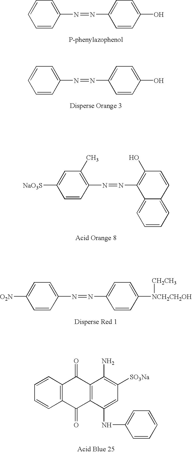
C1=CC(N=NC2=CC=C(O)C=C2)=CC=C1.C1=CC(N=NC2=CC=C(O)C=C2)=CC=C1.C1=CC(N=NC2=C(O)C=CC3=CC=CC=C23)=C(C)C=C1[NaO3S].C1=CC(N=NC2=CC=C([NCH2CH2OH][CH2CH3])C=C2)=CC=C1[O2N].C1=CC2=C(C=C1)C(=O)C1=C(C2=O)C(NC2=CC=CC=C2)=CC([SO3Na])=C1N
